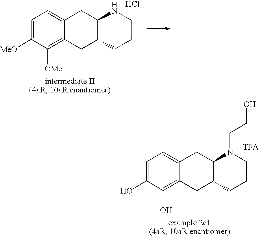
C1=C([MeO])C([OMe])=C2C(=C1)CC1C(C2)CCCN1.Cl.C1=C(O)C(O)=C2C(=C1)CC1C(C2)CCCN1CCO.[TFA]
